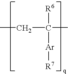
[R6]C([Ar][R7])(C)CC
